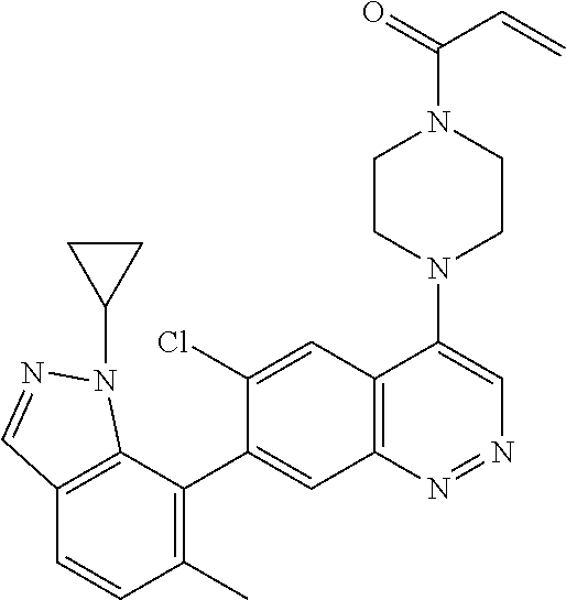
C12=C(C(C3=CC4=C(C=C3Cl)C(N3CCN(C(=O)C=C)CC3)=CN=N4)=C(C)C=C1)N(C1CC1)N=C2
